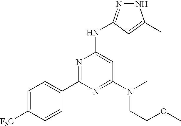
N1N=C(NC2=CC(N(CCOC)C)=NC(C3=CC=C([F3C])C=C3)=N2)C=C1C
